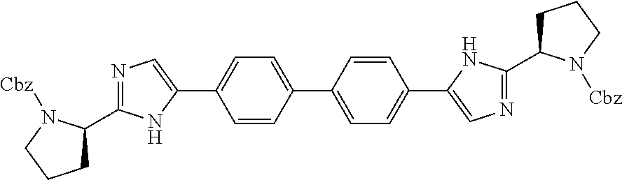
C1=C(C2=CC=C(C3=CN=C(C4CCCN4[Cbz])N3)C=C2)C=CC(C2=CN=C(C3CCCN3[Cbz])N2)=C1
